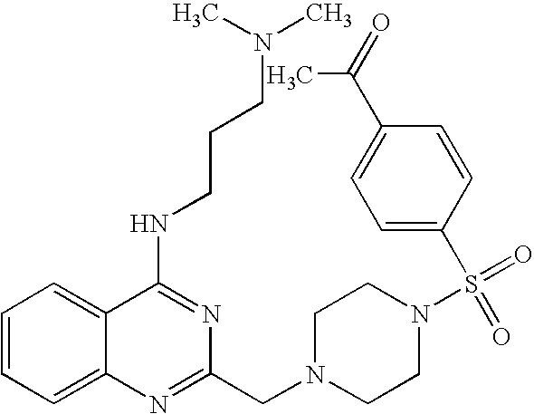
C1=CC=C2C(=C1)C(NCCCN(C)C)=NC(CN1CCN(S(=O)(=O)C3=CC=C(C(C)=O)C=C3)CC1)=N2
